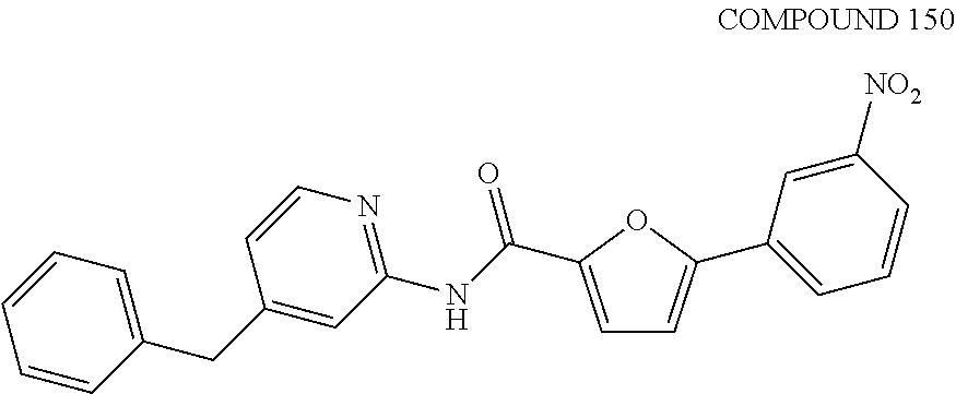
C1=C(C(NC2=NC=CC(CC3=CC=CC=C3)=C2)=O)OC(C2=CC=CC([NO2])=C2)=C1
